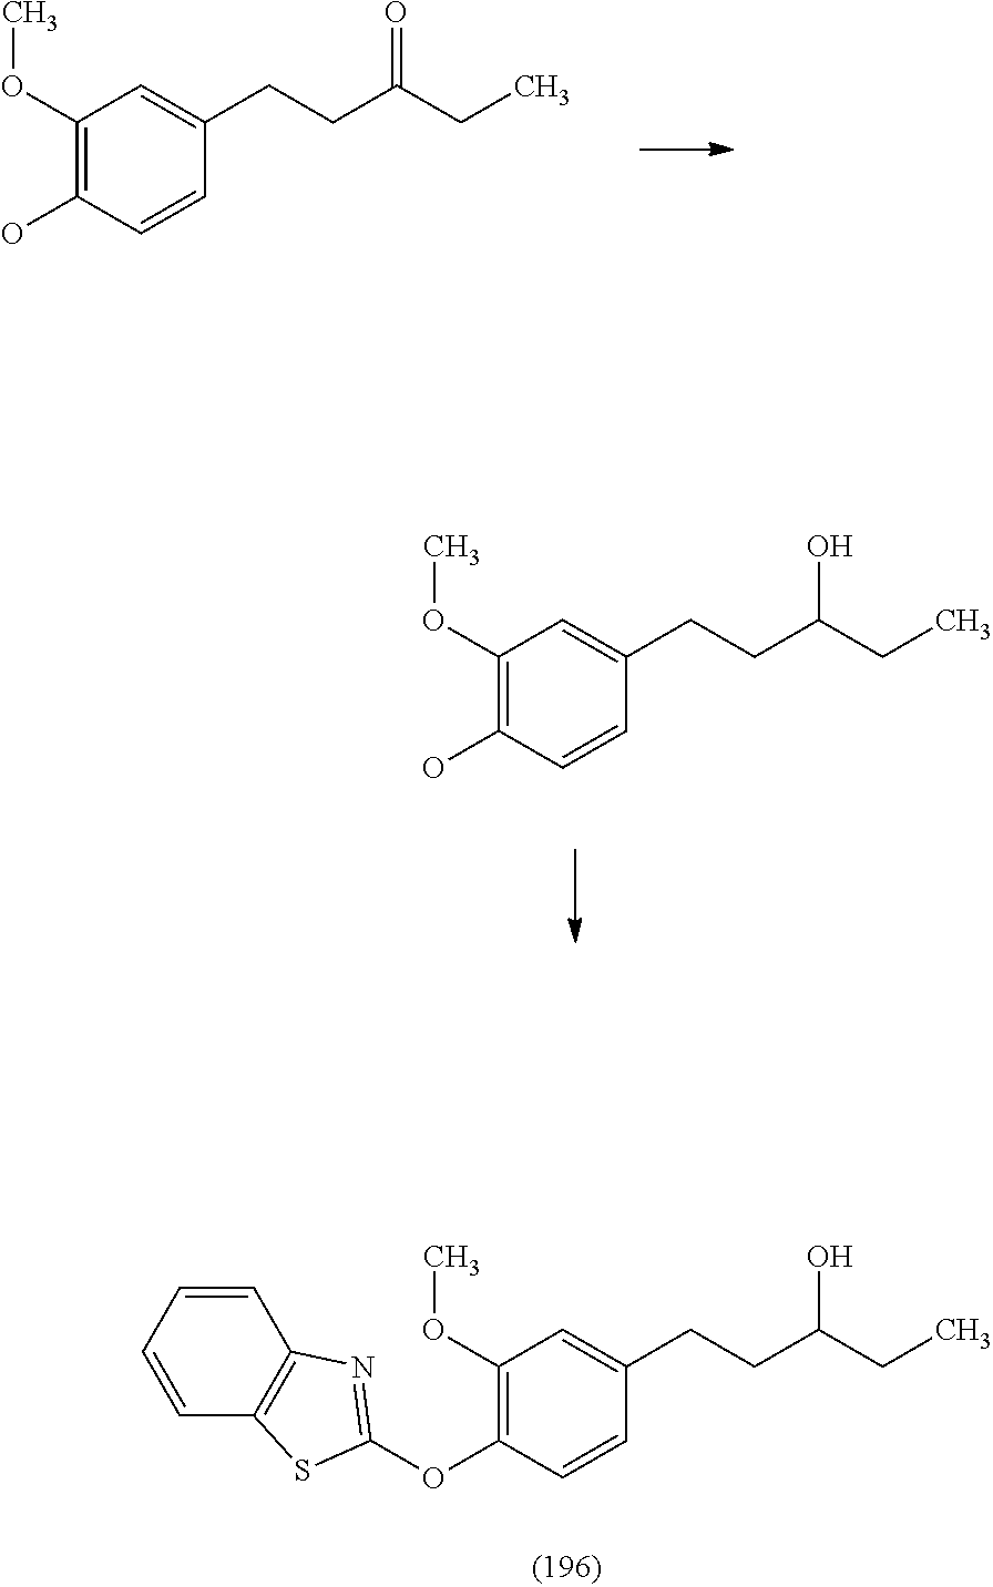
O(C1=C(OC)C=C(CCC(CC)O)C=C1)C1=NC2=C(S1)C=CC=C2.OC1=C(OC)C=C(CCC(CC)O)C=C1.OC1=C(OC)C=C(CCC(CC)=O)C=C1
